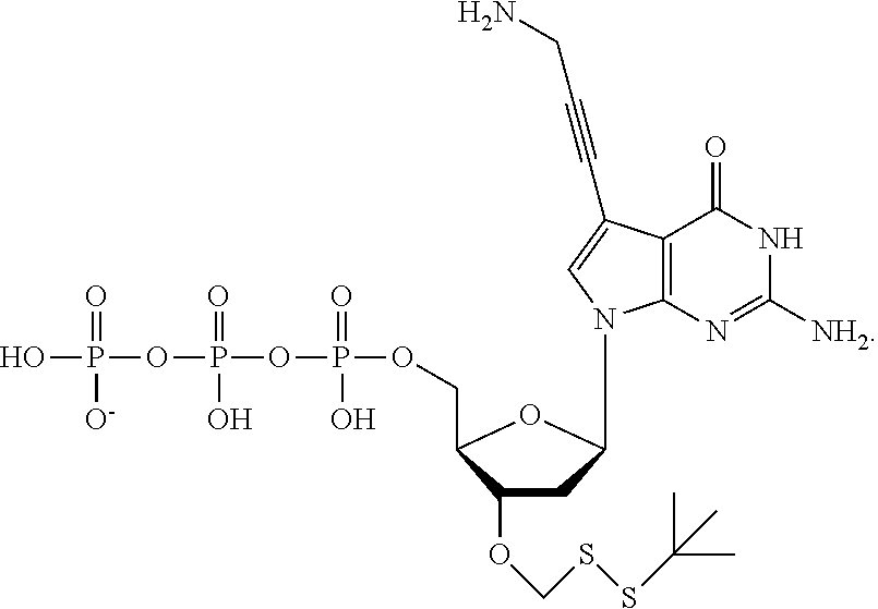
OP(OP(OP(OCC1C(OCSSC(C)(C)C)CC(N2C3=C(C(=O)NC([NH2])=N3)C(C#CCN)=C2)O1)(=O)O)(=O)O)(=O)[O-]
